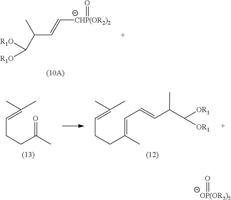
C([CHP(OR2)2]=O)=CC(C([R1O])[R1O])C.C(CCC(=CC=CC(C([OR1])[OR1])C)C)=C(C)C.C(CCC(=O)C)=C(C)C.O=[OP(OR2)2]
